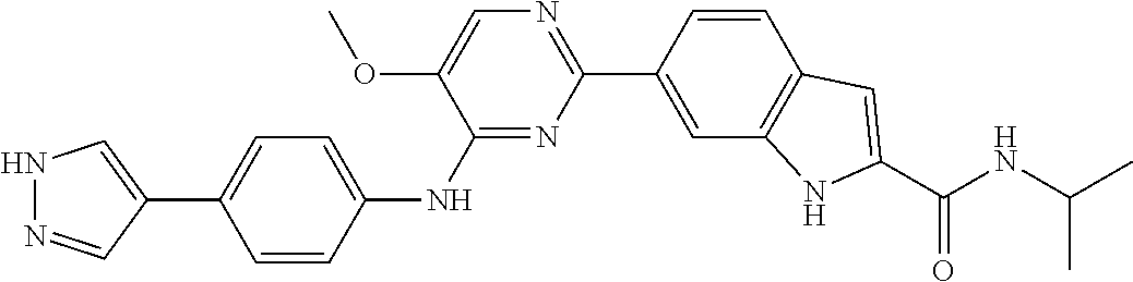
C1=CC(NC2=NC(C3=CC4=C(C=C3)C=C(C(NC(C)C)=O)N4)=NC=C2OC)=CC=C1C1=CNN=C1
